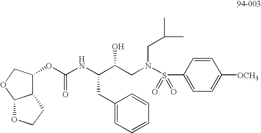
C1(OC(NC(C(CN(S(C2=CC=C([OCH3])C=C2)(=O)=O)CC(C)C)O)CC2=CC=CC=C2)=O)C2C(OC1)OCC2
